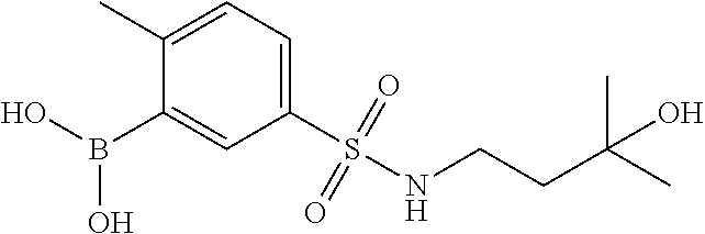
C1(C)=CC=C(S(NCCC(C)(C)O)(=O)=O)C=C1B(O)O
